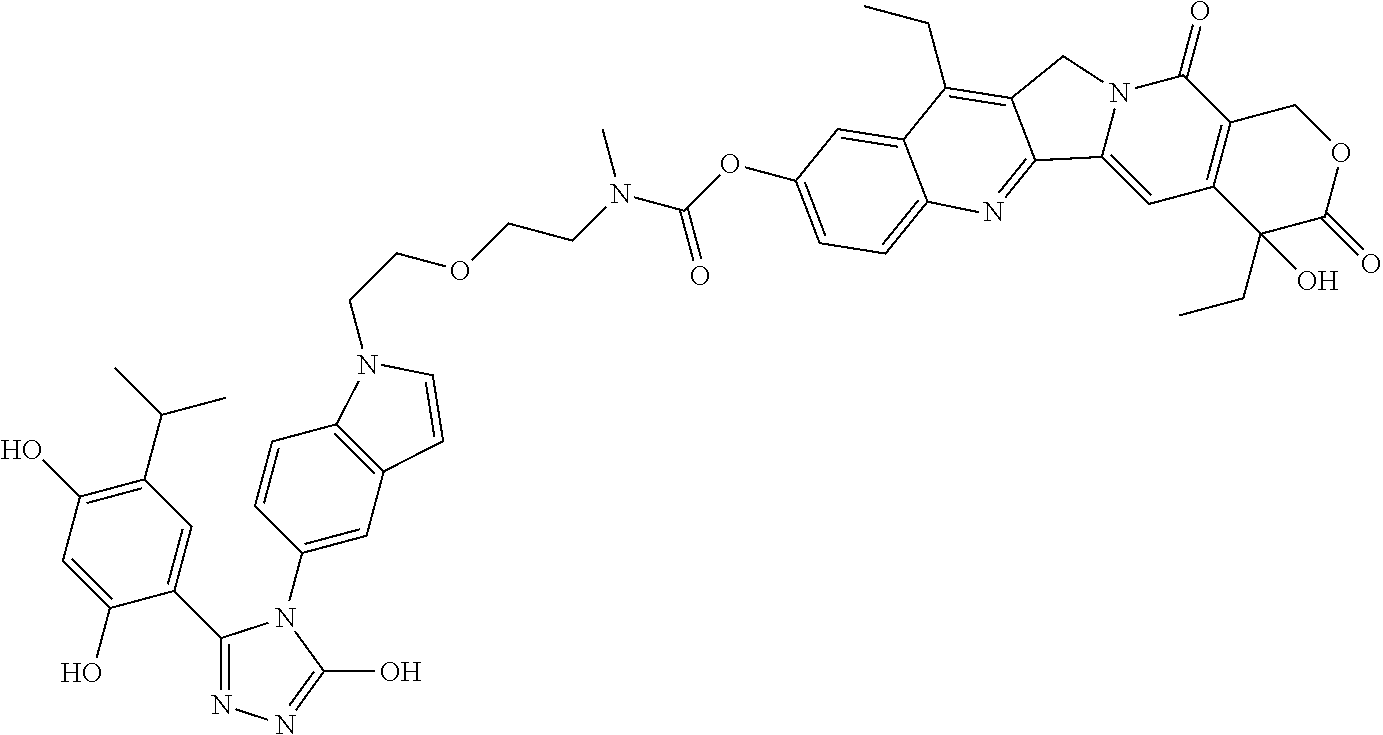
C1(C2=CC(C(C)C)=C(O)C=C2O)=NN=C(O)N1C1=CC2=C(C=C1)N(CCOCCN(C(OC1=CC=C3C(=C1)C(CC)=C1CN4C(=O)C5=C(C(O)(CC)C(=O)OC5)C=C4C1=N3)=O)C)C=C2
